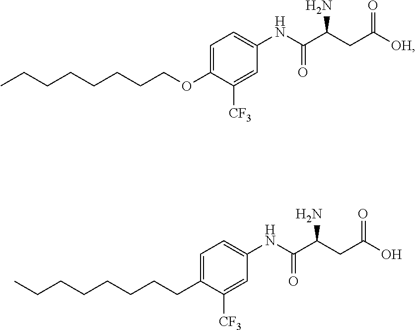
CCCCCCCCOC1=CC=C(NC(C(CC([OH])=O)N)=O)C=C1[CF3].CCCCCCCCC1=CC=C(NC(C(CC(O)=O)N)=O)C=C1[CF3]
